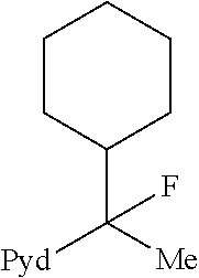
C1(C([Me])([Pyd])F)CCCCC1
